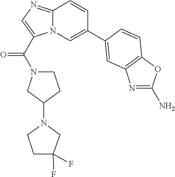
C12=NC=C(C(N3CCC(N4CCC(F)(F)C4)C3)=O)N1C=C(C1=CC3=C(OC(N)=N3)C=C1)C=C2
